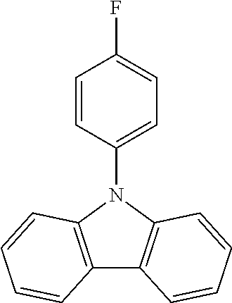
C12=C(N(C3=CC=C(F)C=C3)C3=C1C=CC=C3)C=CC=C2
